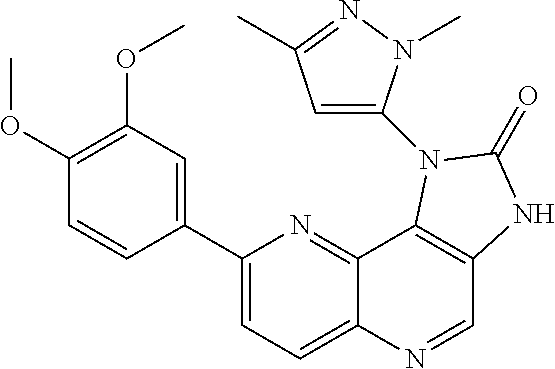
C1(C2=CC(OC)=C(OC)C=C2)=CC=C2C(=N1)C1=C(C=N2)NC(=O)N1C1=CC(C)=NN1C
